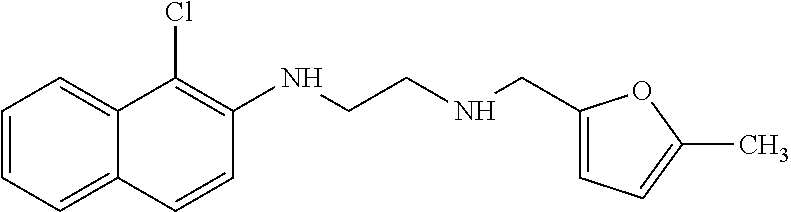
C1=CC=C2C(=C1)C(Cl)=C(NCCNCC1=CC=C(C)O1)C=C2
